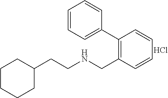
C1(CCNCC2=C(C3=CC=CC=C3)C=CC=C2)CCCCC1.Cl
